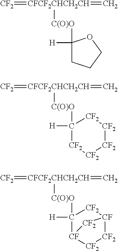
[CF2]=[CFCF2CHCH2CH](=C)[C(O)O]C1([H])CCCO1.[CF2]=[CFCF2CHCH2CH](=C)[C(O)O]C1([H])[CF2][CF2][CF2][CF2][CF2]1.[CF2]=[CFCF2CHCH2CH](=C)[C(O)O]C1([H])[CF]2[CF2][CF2][CF]([CF2]1)[CF2]2
